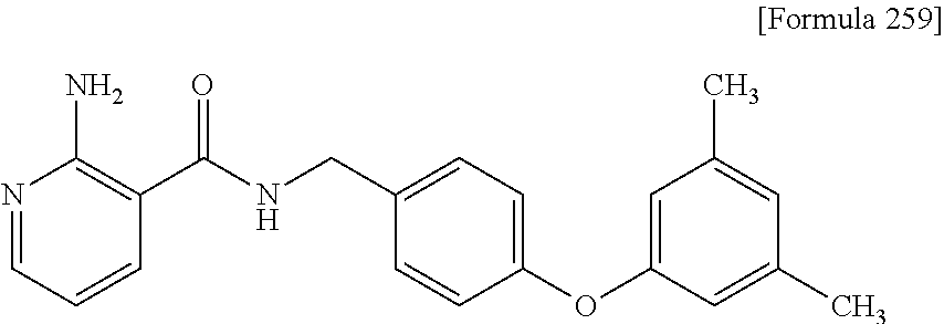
N1=CC=CC(C(NCC2=CC=C(OC3=CC(C)=CC(C)=C3)C=C2)=O)=C1N
